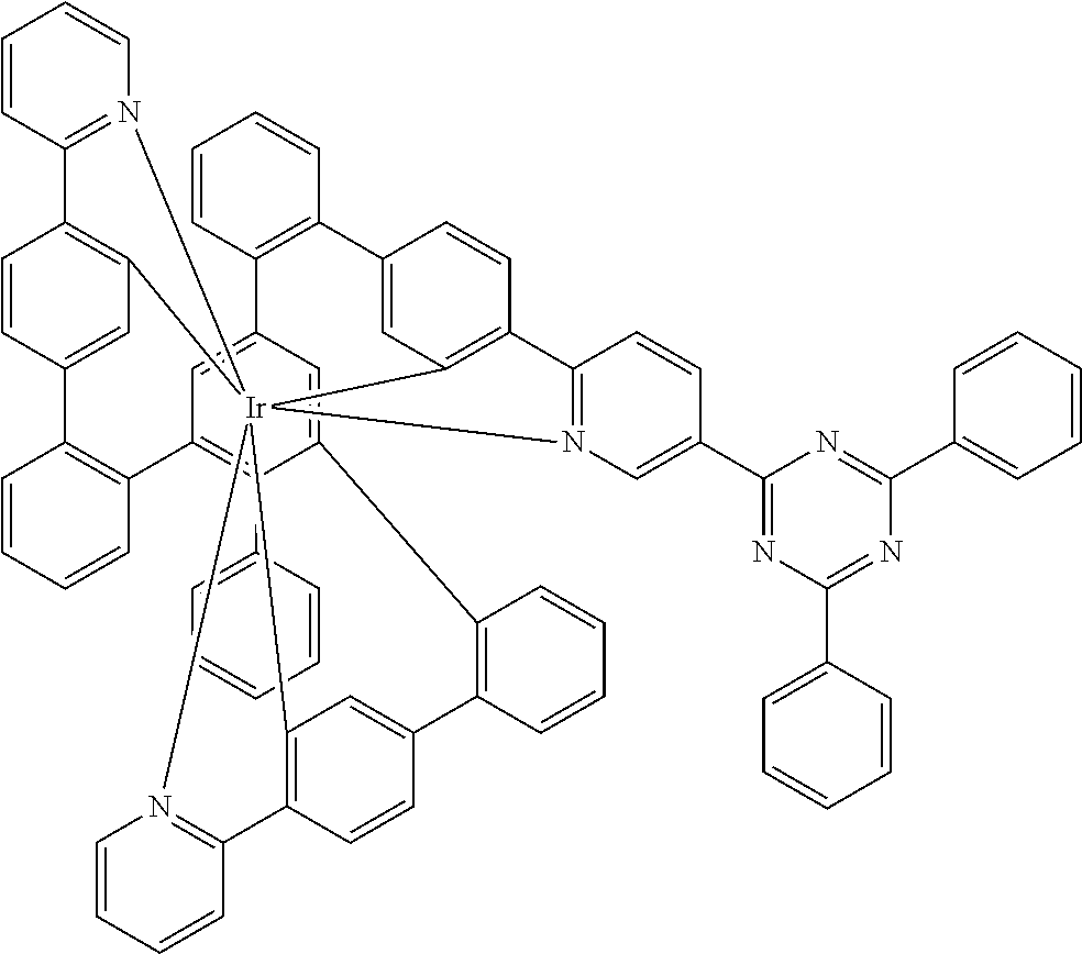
C1=CC2=N(C=C1)[Ir]1345C6=C2C=CC(=C6)C2=C(C=CC=C2)C2=C(C6=CC=CC=C6)C(=CC(=C2)C2=C(C=CC=C2)C2=CC1=C(C=C2)C1=N3C=C(C2=NC(C3=CC=CC=C3)=NC(C3=CC=CC=C3)=N2)C=C1)C1=C(C=CC=C1)C1=CC4=C(C=C1)C1=N5C=CC=C1
